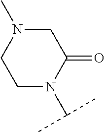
C1N(C)CC(=O)N(C(C)C)C1
